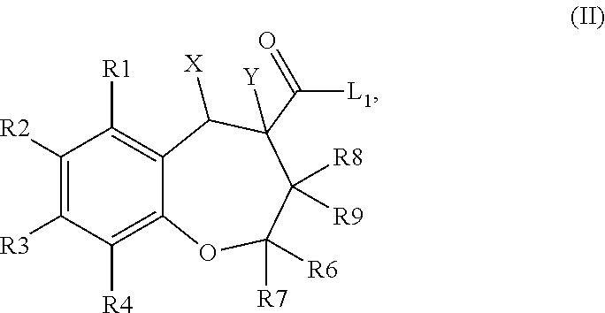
C1([R2])=C([R3])C([R4])=C2C(=C1[R1])C([X])C([Y])(C([L1])=O)C([R8])([R9])C([R7])([R6])O2
